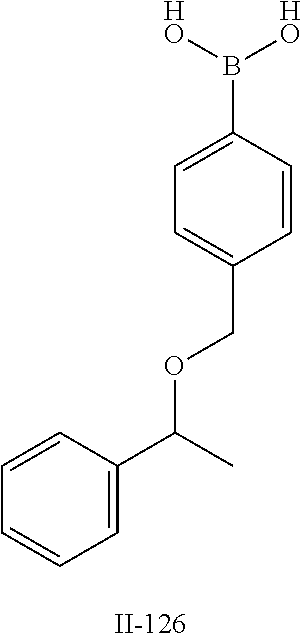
C1=CC(C(OCC2=CC=C(B([HO])[HO])C=C2)C)=CC=C1
